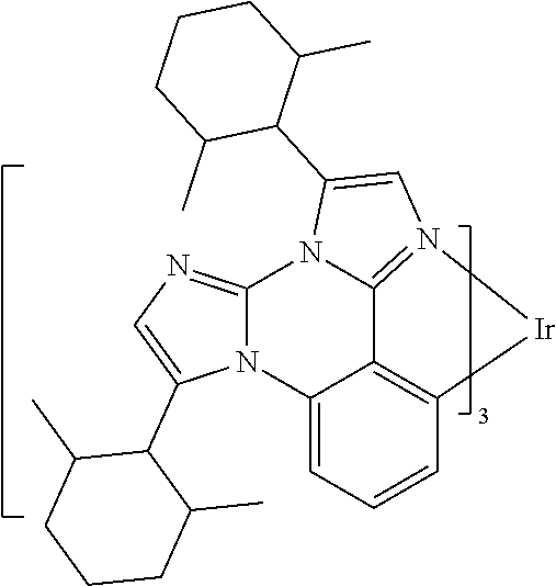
C12=C3C=CC=C1N1C(=NC=C1C1C(C)CCCC1C)N1C2=N([Ir]3)C=C1C1C(C)CCCC1C
